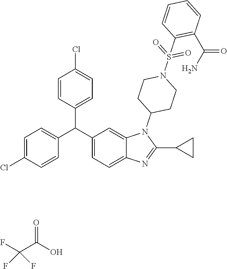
C1(C(C2=CC=C3C(=C2)N(C2CCN(S(C4=C(C(N)=O)C=CC=C4)(=O)=O)CC2)C(C2CC2)=N3)C2=CC=C(Cl)C=C2)=CC=C(Cl)C=C1.FC(C(O)=O)(F)F
